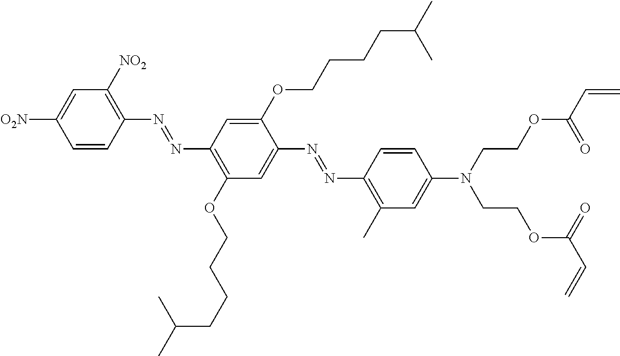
C1=CC(N=NC2=C(OCCCCC(C)C)C=C(N=NC3=C(C)C=C(N(CCOC(C=C)=O)CCOC(C=C)=O)C=C3)C(OCCCCC(C)C)=C2)=C([NO2])C=C1[O2N]
